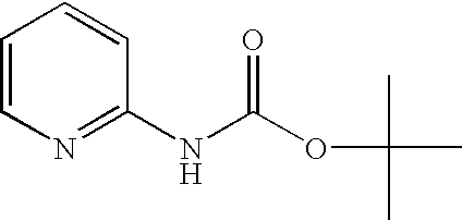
C1=CC(NC(OC(C)(C)C)=O)=NC=C1
